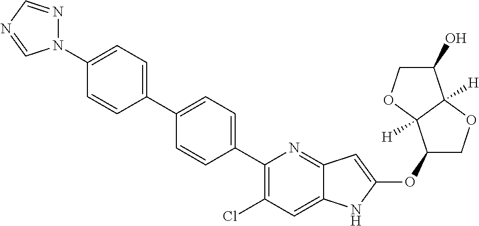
C1(C2=CC=C(C3=CC=C(N4N=CN=C4)C=C3)C=C2)=C(Cl)C=C2C(=N1)C=C(OC1COC3([H])C1([H])OCC3O)N2
